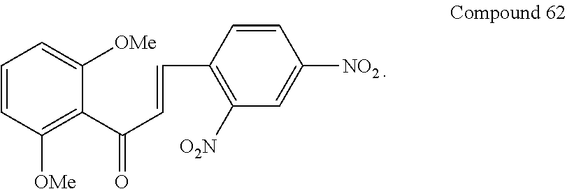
C1=CC([OMe])=C(C(C=CC2=C([O2N])C=C([NO2])C=C2)=O)C([OMe])=C1
